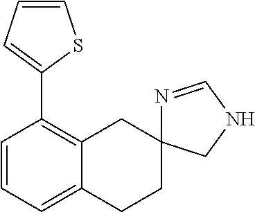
C1=CC=C2C(=C1C1=CC=CS1)CC1(CC2)N=CNC1
